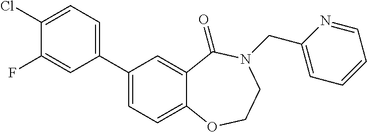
C1=C(Cl)C(F)=CC(C2=CC=C3C(=C2)C(=O)N(CC2=CC=CC=N2)CCO3)=C1
